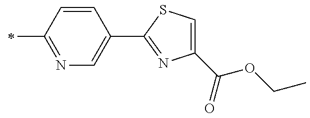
C1(C2=NC(C(OCC)=O)=CS2)=CN=C(C)C=C1
